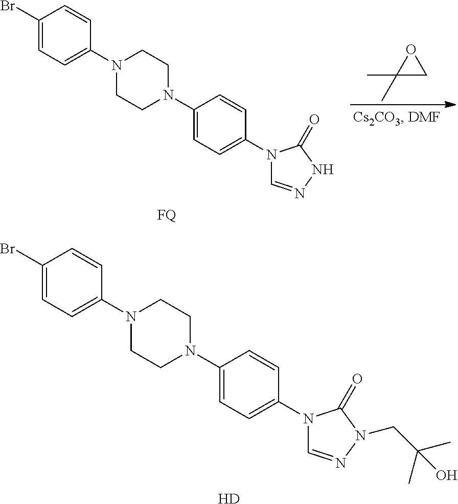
[H].C1(Br)=CC=C(N2CCN(C3=CC=C(N4C=NN(CC(C)(C)O)C4=O)C=C3)CC2)C=C1.[FQ].C1(Br)=CC=C(N2CCN(C3=CC=C(N4C=NNC4=O)C=C3)CC2)C=C1.C1(C)(C)CO1
